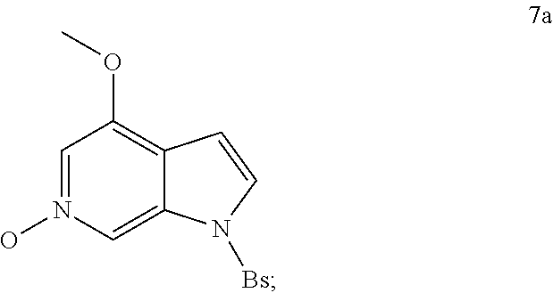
C1=N(O)C=C2C(=C1OC)C=CN2[Bs]
